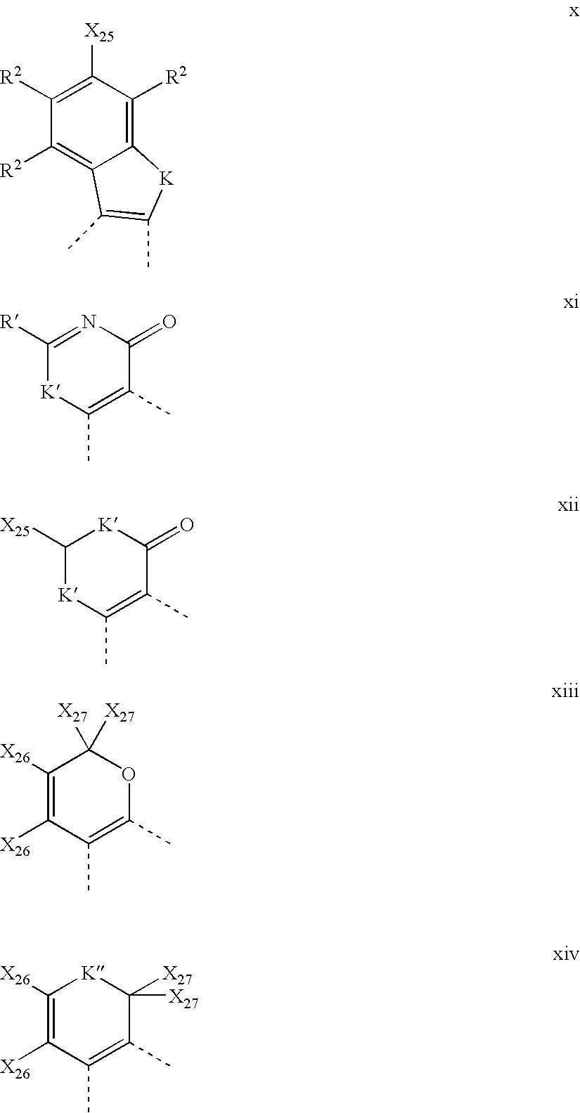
C12=C([R2])C([X25])=C([R2])C([R2])=C1C(C)=C(C)[K]2.C1([R])=NC(=O)C(C)=C(C)[K]1.C1([X25])[K]C(C)=C(C)C(=O)[K]1.C1([X26])=C([X26])C(C)=C(C)OC1([X27])[X27].C1([X26])=C([X26])C(C)=C(C)C([X27])([X27])[K]1
